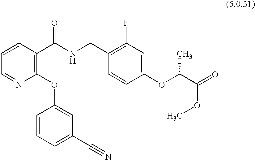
C1=CC(C(NCC2=C(F)C=C(OC(C(OC)=O)C)C=C2)=O)=C(OC2=CC(C#N)=CC=C2)N=C1
